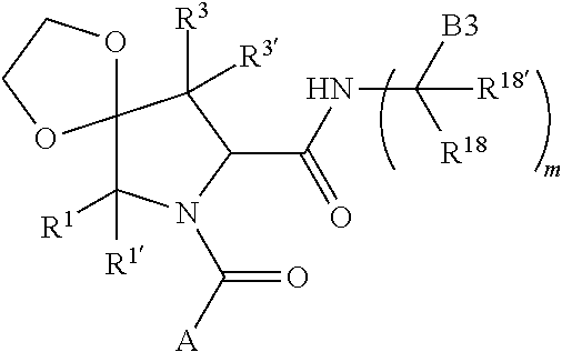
C12(C([R1])([R1])N(C([A])=O)C(C(NC([B3])([R18])[R18])=O)C1([R3])[R3])OCCO2
